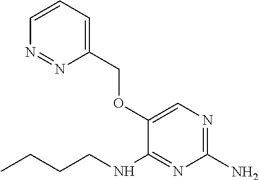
C1=CN=NC(COC2=CN=C(N)N=C2NCCCC)=C1
